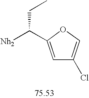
C1=C(C([Nh2])CC)OC=C1Cl
